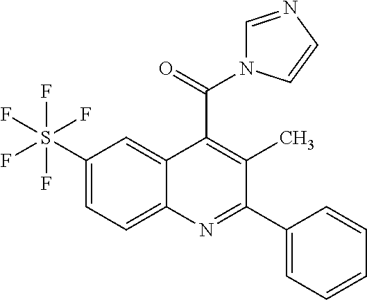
C(=O)(C1=C(C)C(C2=CC=CC=C2)=NC2=CC=C(S(F)(F)(F)(F)F)C=C21)N1C=NC=C1
